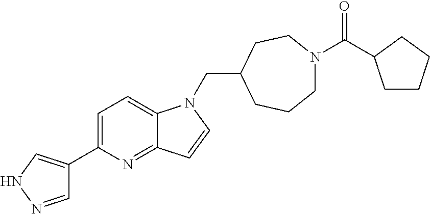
C1=NNC=C1C1=CC=C2C(=N1)C=CN2CC1CCN(C(=O)C2CCCC2)CCC1
